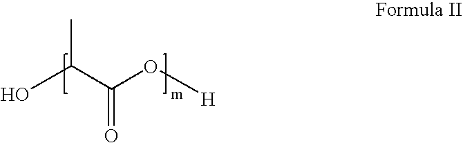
OC(C(=O)O[H])C
